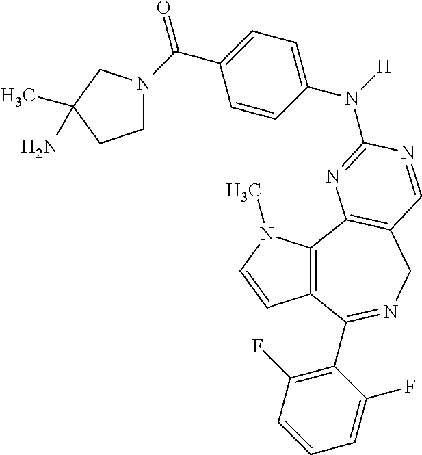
C12=C(C3=C(CN=C1C1=C(F)C=CC=C1F)C=NC(N(C1=CC=C(C(=O)N4CCC(C)(N)C4)C=C1)[H])=N3)N(C)C=C2
